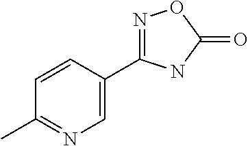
C1=CC(C2=NOC(=O)N2)=CN=C1C
